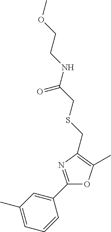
C1(C)=CC=CC(C2=NC(CSCC(NCCOC)=O)=C(C)O2)=C1
